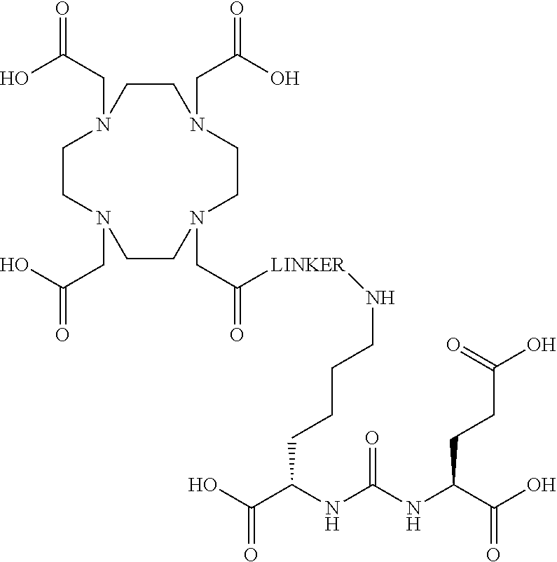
C1N(CC(O)=O)CCN(CC(O)=O)CCN(CC(=O)[LINKER]NCCCCC(NC(NC(C(O)=O)CCC(O)=O)=O)C(O)=O)CCN(CC(O)=O)C1
